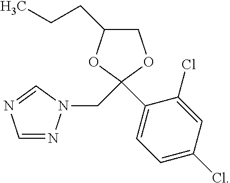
C1C(CCC)OC(C2=CC=C(Cl)C=C2Cl)(CN2N=CN=C2)O1
